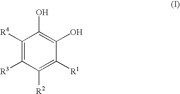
C1([R4])=C([R3])C([R2])=C([R1])C(O)=C1O
